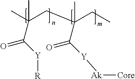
CC(CC(C([Y][Ak][Core])=O)(CC)C)(C)C([Y][R])=O
